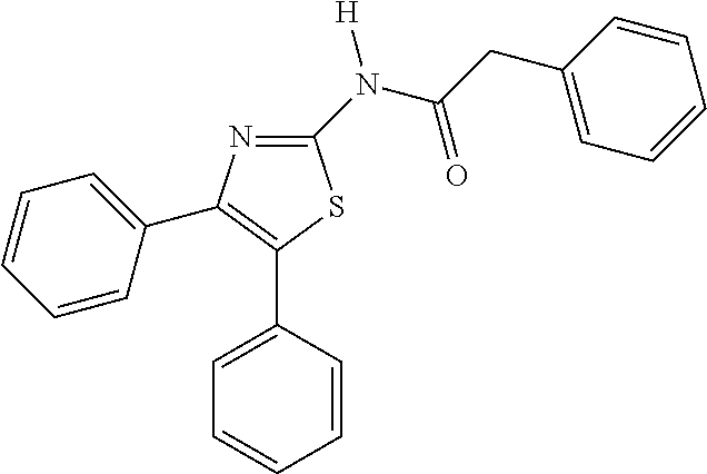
C1=CC(C2=C(C3=CC=CC=C3)N=C(N(C(CC3=CC=CC=C3)=O)[H])S2)=CC=C1
